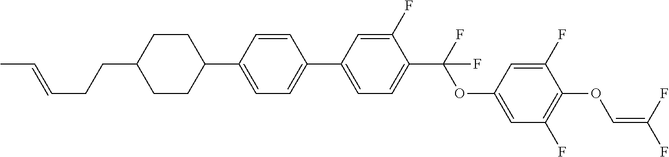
C1CC(C2=CC=C(C3=CC=C(C(F)(OC4=CC(F)=C(OC=C(F)F)C(F)=C4)F)C(F)=C3)C=C2)CCC1CCC=CC
